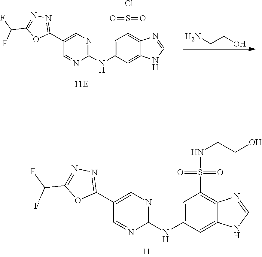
C1=C(NC2=NC=C(C3=NN=C(C(F)F)O3)C=N2)C=C2C(=C1S(Cl)(=O)=O)N=CN2.NCCO.C1=C(NC2=NC=C(C3=NN=C(C(F)F)O3)C=N2)C=C2C(=C1S(NCCO)(=O)=O)N=CN2
